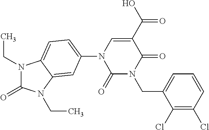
N1(CC)C(=O)N(CC)C2=CC(N3C(=O)N(CC4=CC=CC(Cl)=C4Cl)C(=O)C(C(=O)O)=C3)=CC=C12
